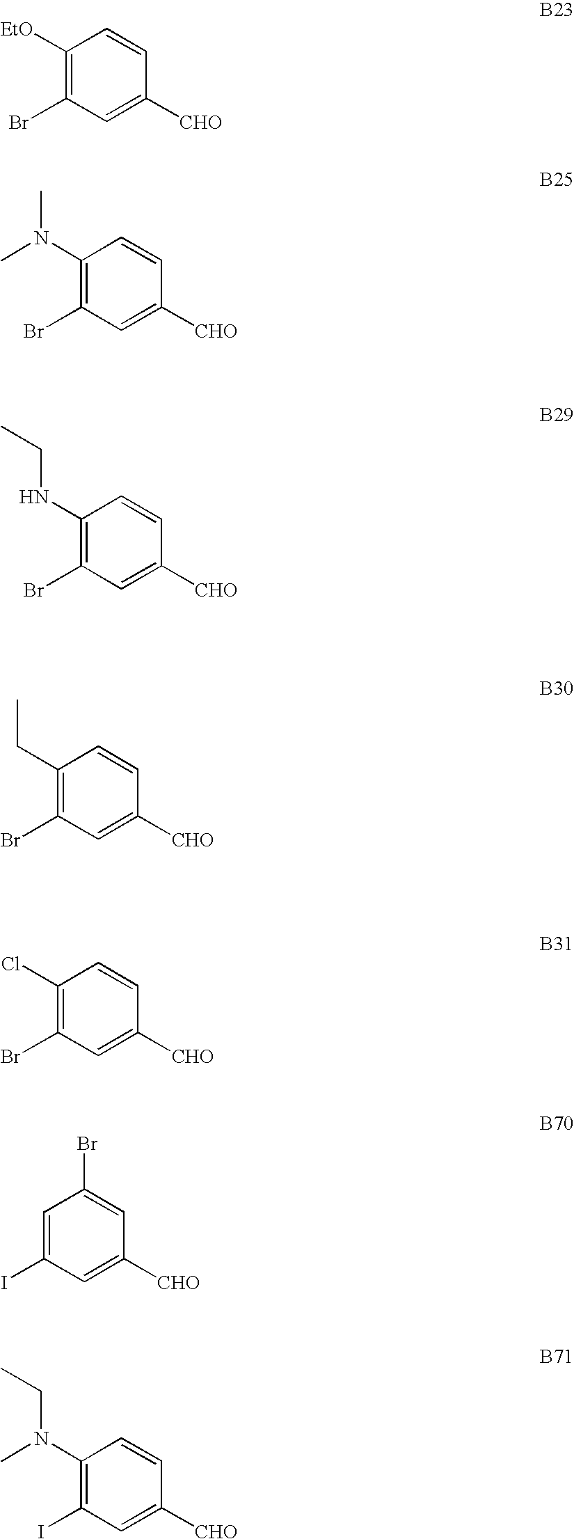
C1([EtO])=C(Br)C=C([CHO])C=C1.C1(N(C)C)=C(Br)C=C([CHO])C=C1.C1(NCC)=C(Br)C=C([CHO])C=C1.C1(CC)=C(Br)C=C([CHO])C=C1.C1(Cl)=C(Br)C=C([CHO])C=C1.C1=C(I)C=C([CHO])C=C1Br.C1(N(C)CC)=C(I)C=C([CHO])C=C1
